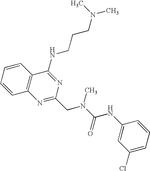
C1=CC=CC2=C1N=C(CN(C(=O)NC1=CC(Cl)=CC=C1)C)N=C2NCCCN(C)C
